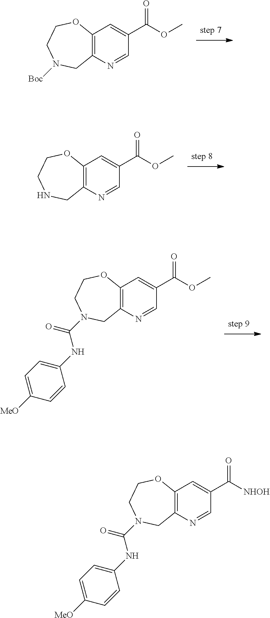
C12=C(N=CC(C(OC)=O)=C1)CN(C(=O)NC1=CC=C([MeO])C=C1)CCO2.C12=C(N=CC(C(OC)=O)=C1)CNCCO2.C12=C(N=CC(C(OC)=O)=C1)CN([Boc])CCO2.C12=C(N=CC(C([NHOH])=O)=C1)CN(C(=O)NC1=CC=C([MeO])C=C1)CCO2
